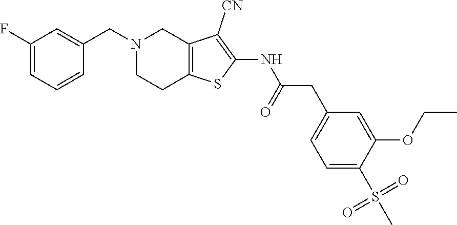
C1(F)=CC=CC(CN2CC3=C(CC2)SC(NC(CC2=CC=C(S(=O)(=O)C)C(OCC)=C2)=O)=C3[CN])=C1
